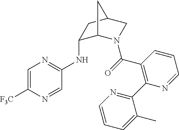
C1=C([F3C])N=CC(NC2C3N(C(=O)C4=C(C5=NC=CC=C5C)N=CC=C4)CC(C2)C3)=N1
